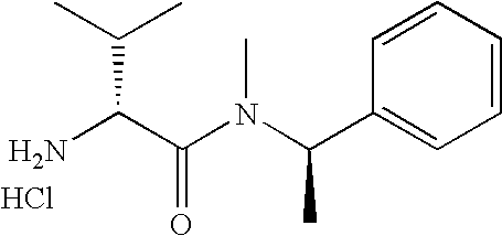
C1=CC=CC=C1C(N(C(C(N)C(C)C)=O)C)C.Cl
